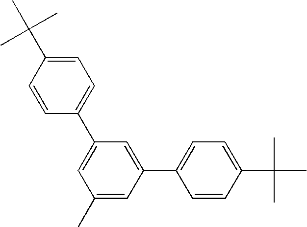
C1(C2=CC=C(C(C)(C)C)C=C2)=CC(C)=CC(C2=CC=C(C(C)(C)C)C=C2)=C1
